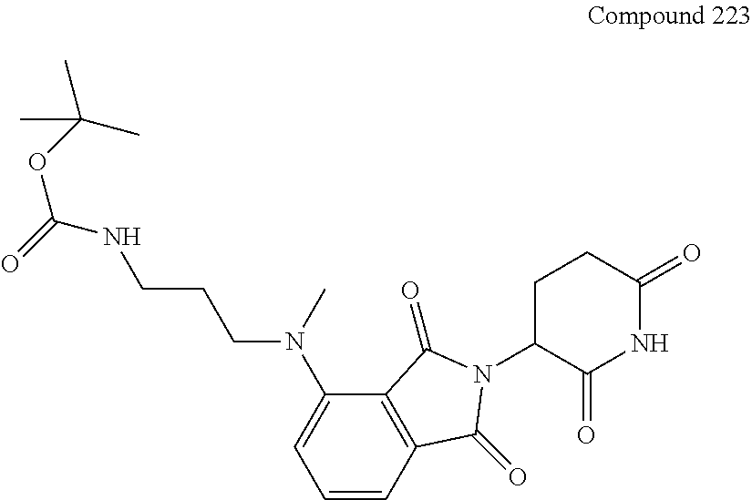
C1=CC2=C(C(N(C)CCCNC(OC(C)(C)C)=O)=C1)C(=O)N(C1C(=O)NC(=O)CC1)C2=O
